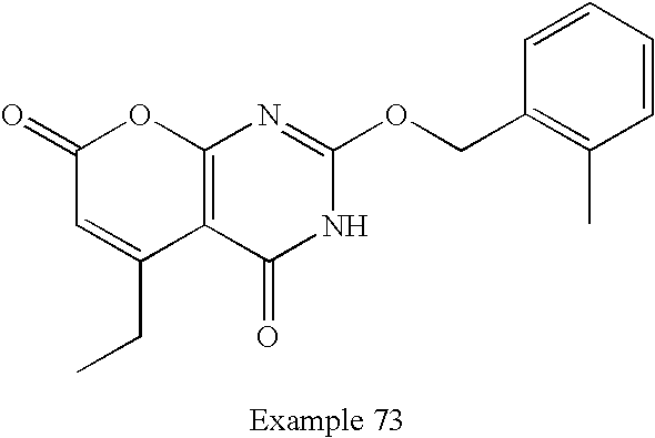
C12=C(C(=O)NC(OCC3=C(C)C=CC=C3)=N1)C(CC)=CC(=O)O2
